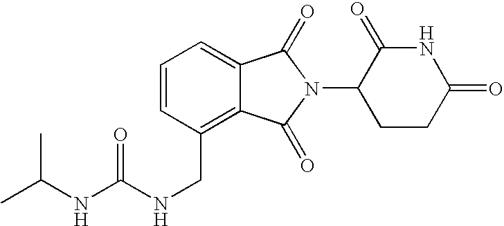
C1=CC=C2C(=C1CNC(NC(C)C)=O)C(=O)N(C1CCC(=O)NC1=O)C2=O
